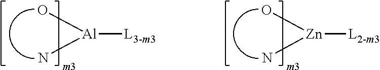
[Al]([L3-m3])(O)N.[Zn]([L2-m3])(O)N
